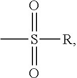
O=S(=O)([R])C
